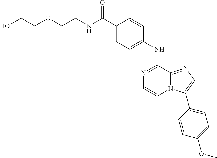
C(C1=CC=C(NC2=NC=CN3C2=NC=C3C2=CC=C(OC)C=C2)C=C1C)(=O)NCCOCCO
